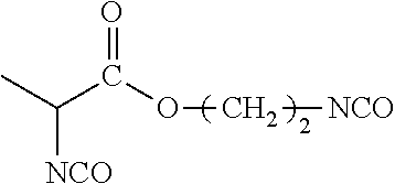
CC(C(=O)OC[NCO])[NCO]
